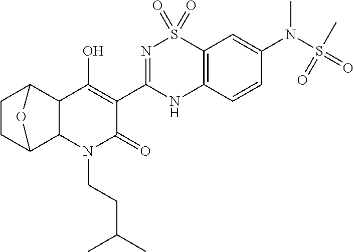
C1CC2C3C(C1O2)C(O)=C(C1=NS(=O)(=O)C2=C(N1)C=CC(N(S(=O)(=O)C)C)=C2)C(=O)N3CCC(C)C
